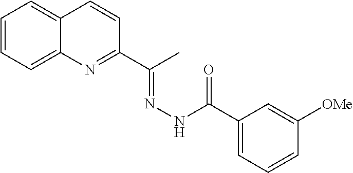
C12=CC=CC=C1N=C(C(C)=NNC(=O)C1=CC=CC([OMe])=C1)C=C2
